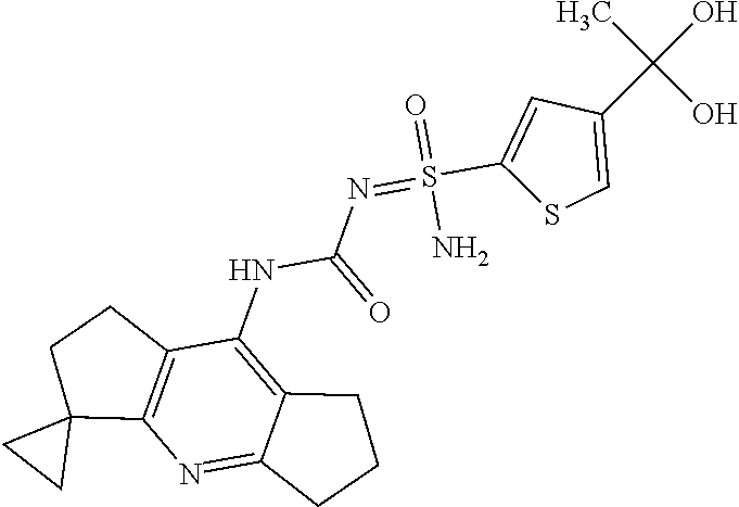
S(=NC(NC1=C2C(=NC3=C1CCC31CC1)CCC2)=O)(C1=CC(C(O)(C)O)=CS1)(=O)N
